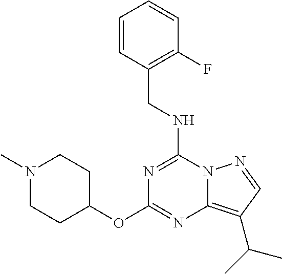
C(NC1=NC(OC2CCN(C)CC2)=NC2=C(C(C)C)C=NN12)C1=C(F)C=CC=C1
